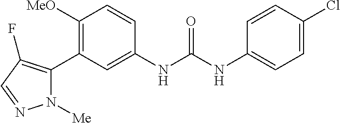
C1([OMe])=C(C2=C(F)C=NN2[Me])C=C(NC(=O)NC2=CC=C(Cl)C=C2)C=C1
